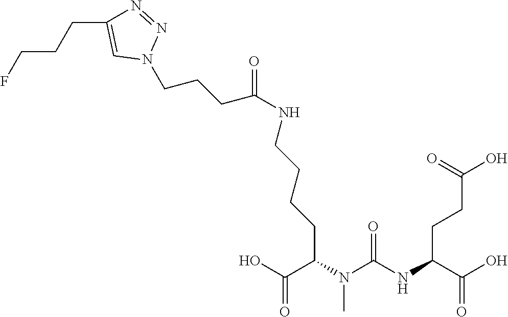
OC(C(N(C(NC(C(O)=O)CCC(O)=O)=O)C)CCCCNC(=O)CCCN1N=NC(CCCF)=C1)=O
